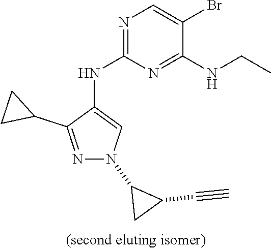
N1=C(NC2=CN(C3CC3C#C)N=C2C2CC2)N=C(NCC)C(Br)=C1
